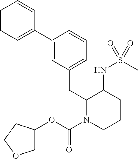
C1=CC=C(C2=CC(CC3N(C(=O)OC4COCC4)CCCC3NS(C)(=O)=O)=CC=C2)C=C1
